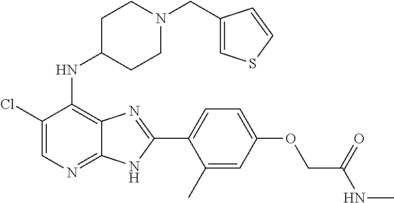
C1(Cl)=CN=C2C(=C1NC1CCN(CC3=CSC=C3)CC1)N=C(C1=CC=C(OCC(NC)=O)C=C1C)N2
